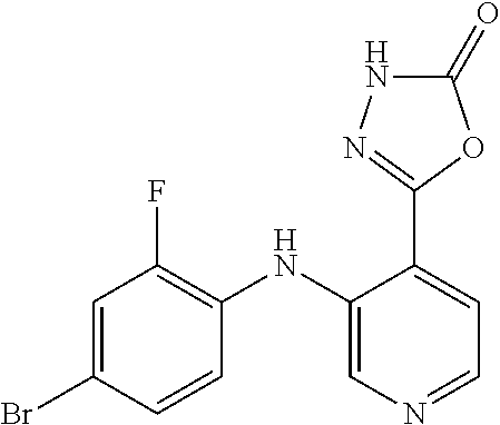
C1=C(Br)C=CC(NC2=CN=CC=C2C2=NNC(=O)O2)=C1F
